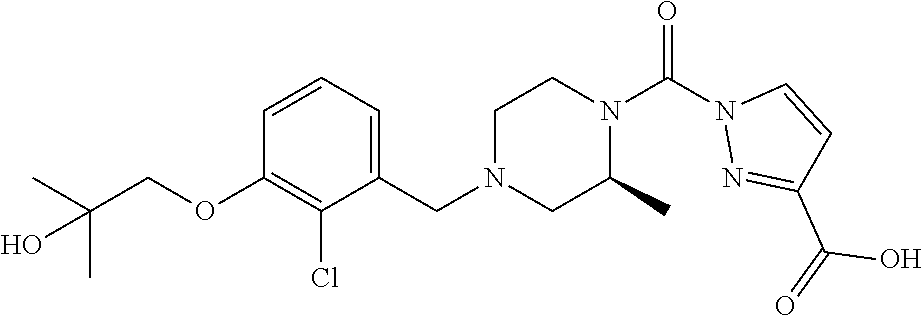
C(C)(C)(O)COC1=C(Cl)C(CN2CC(C)N(C(N3N=C(C(=O)O)C=C3)=O)CC2)=CC=C1
